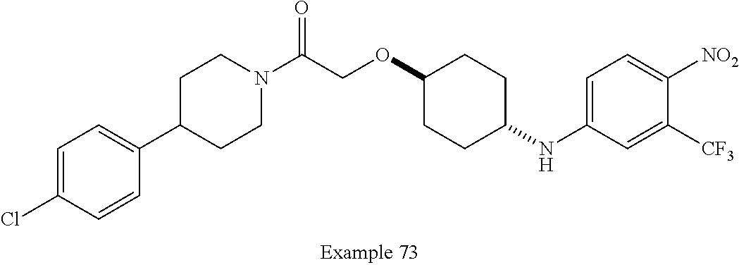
C1=C(Cl)C=CC(C2CCN(C(COC3CCC(NC4=CC=C([NO2])C([CF3])=C4)CC3)=O)CC2)=C1
